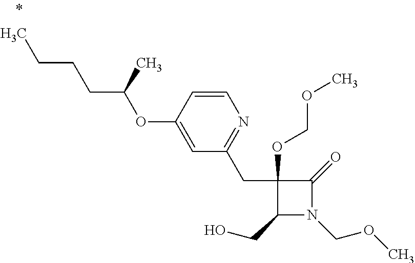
C1(CC2=NC=CC(OC(CCCC)C)=C2)(OCOC)C(CO)N(COC)C1=O
